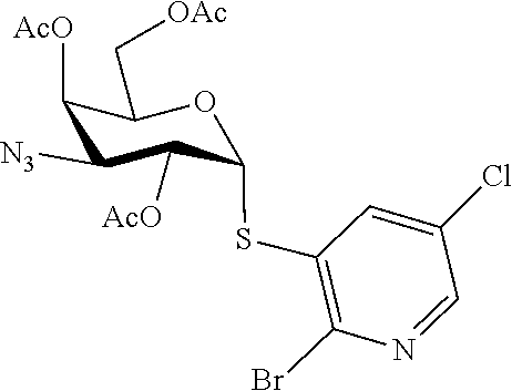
[N3]C1C([AcO])C(SC2=C(Br)N=CC(Cl)=C2)OC(C[OAc])C1[AcO]
